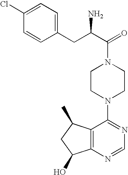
C1(Cl)=CC=C(CC(C(=O)N2CCN(C3=NC=NC4=C3C(C)CC4O)CC2)N)C=C1
